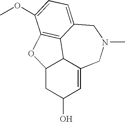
C12CC(O)C=C3C1C1=C(C(OC)=CC=C1CN(C)C3)O2
